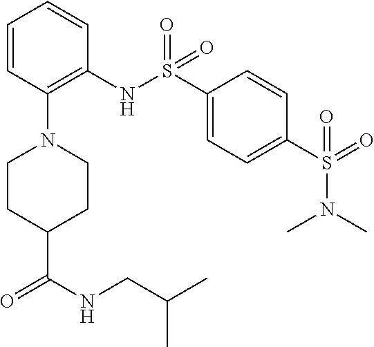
C1=CC(N2CCC(C(NCC(C)C)=O)CC2)=C(NS(C2=CC=C(S(=O)(N(C)C)=O)C=C2)(=O)=O)C=C1
